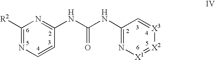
C1(NC(NC2=N[X1]=[X2][X3]=C2)=O)=NC([R2])=NC=C1
